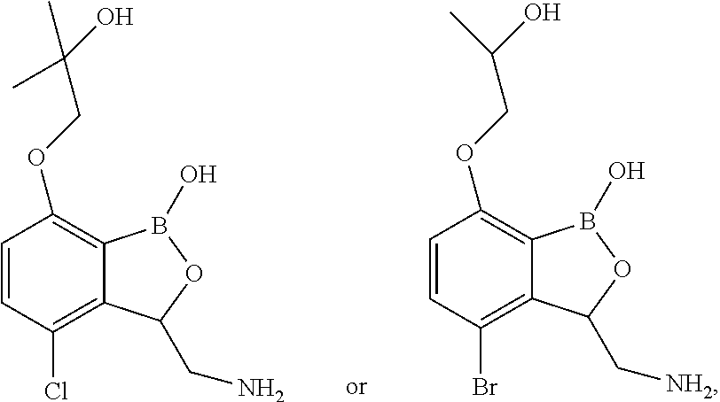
C1=CC(Br)=C2C(=C1OCC(C)O)B(O)OC2C[NH2].C1=CC(Cl)=C2C(=C1OCC(C)(C)O)B(O)OC2CN
